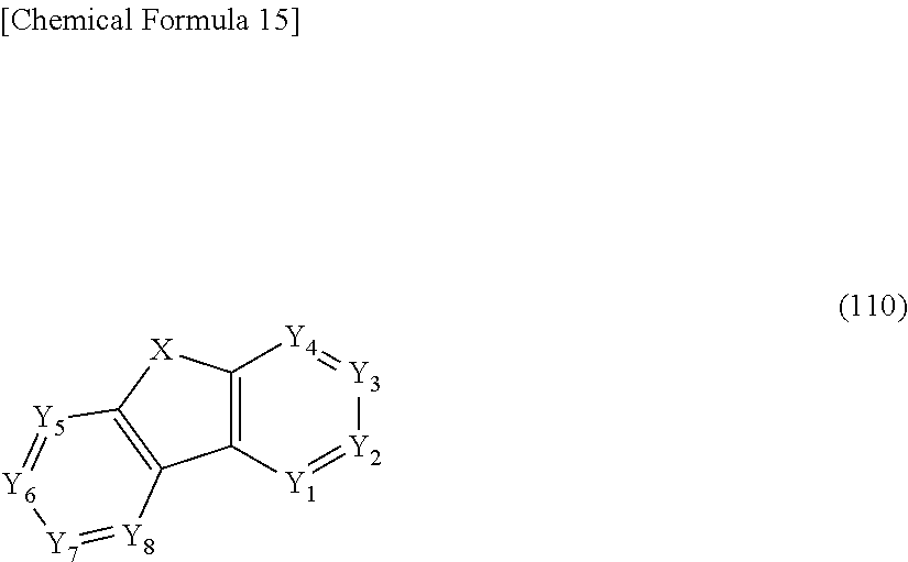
C12=C([Y1]=[Y2][Y3]=[Y4]1)C1=C([X]2)[Y5]=[Y6][Y7]=[Y8]1
